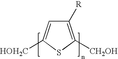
C1([R])=C([CH2OH])SC([HOH2C])=C1
